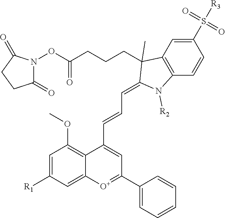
[R1]C1=CC(OC)=C2C(=C1)[O+]=C(C1=CC=CC=C1)C=C2C=CC=C1C(CCCC(ON2C(=O)CCC2=O)=O)(C)C2=C(C=CC(S([R3])(=O)=O)=C2)N1[R2]
